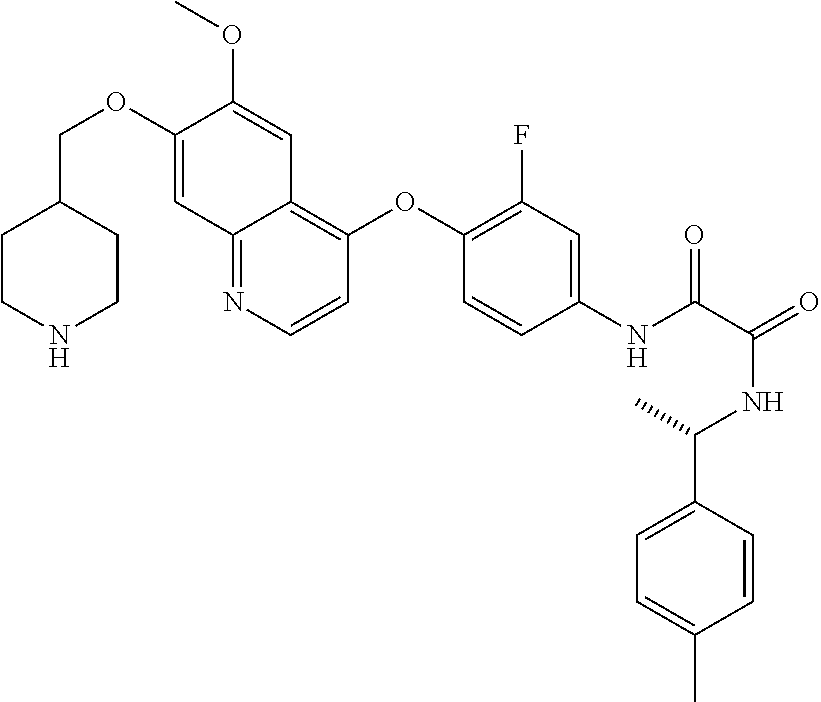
C1CNCCC1COC1=CC2=NC=CC(OC3=C(F)C=C(NC(=O)C(NC(C4=CC=C(C)C=C4)C)=O)C=C3)=C2C=C1OC
